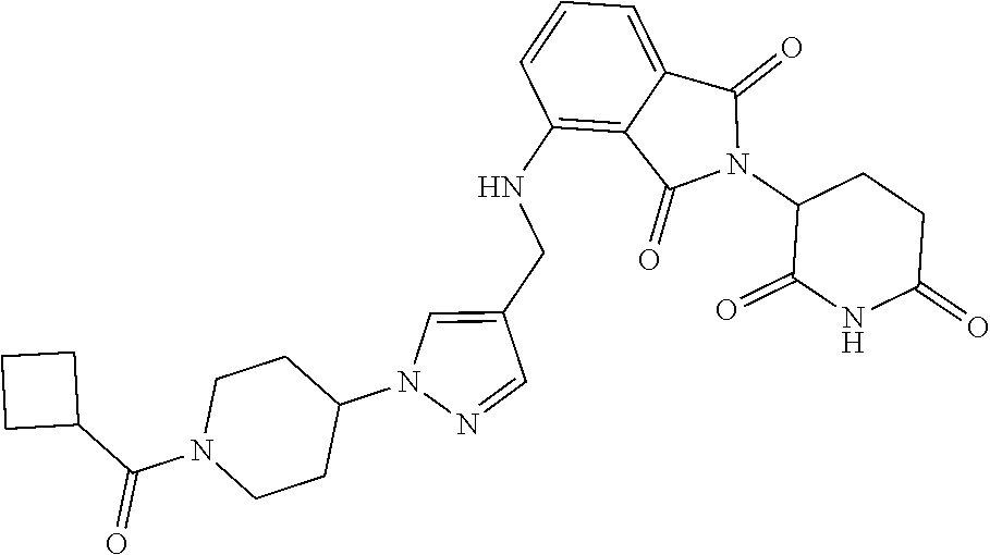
C1(NCC2=CN(C3CCN(C(C4CCC4)=O)CC3)N=C2)=C2C(=CC=C1)C(=O)N(C1C(=O)NC(=O)CC1)C2=O
